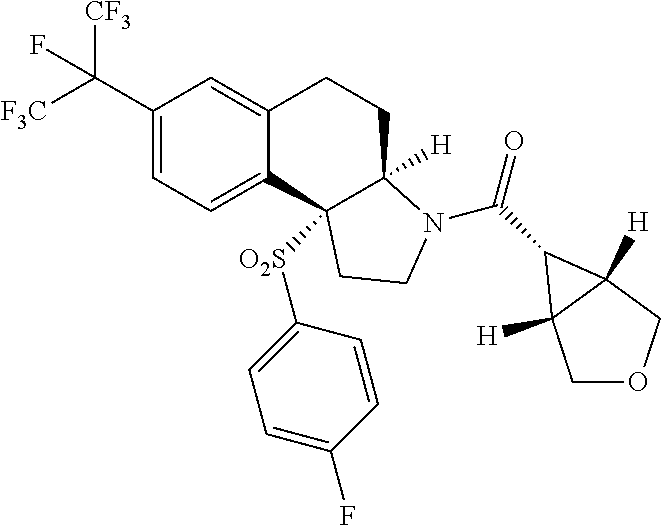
C(C1=CC=C2C(=C1)CCC1([H])C2([O2S]C2=CC=C(F)C=C2)CCN1C(=O)C1C2([H])COCC21[H])([F3C])([CF3])F
